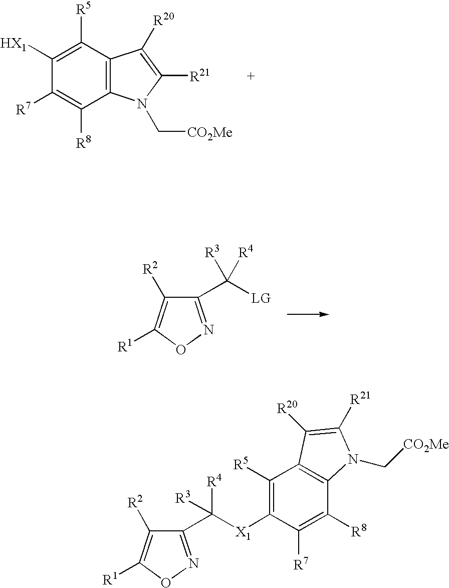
C1([HX1])=C([R5])C2=C(C([R8])=C1[R7])N(C[CO2Me])C([R21])=C2[R20].C1(C([LG])([R3])[R4])=NOC([R1])=C1[R2].C1(C([X1]C2=C([R5])C3=C(C([R8])=C2[R7])N(C[CO2Me])C([R21])=C3[R20])([R4])[R3])=NOC([R1])=C1[R2]
